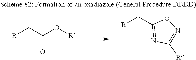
[R]CC(O[R])=O.C1(C[R])=NC([R])=NO1
